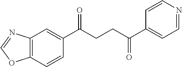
C12=C(C=CC(C(CCC(C3=CC=NC=C3)=O)=O)=C1)OC=N2
